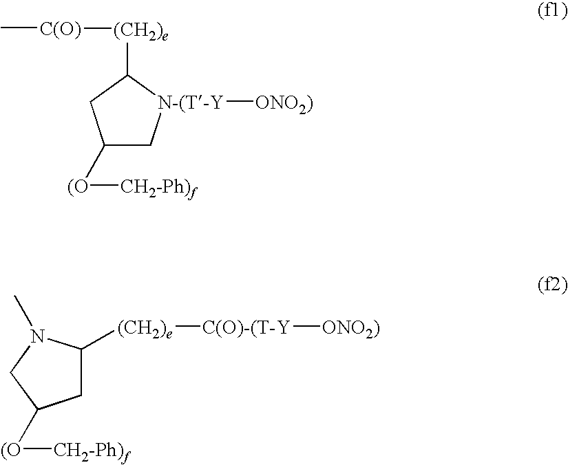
C1([(O][CH2-Ph)f])C[N-(T-Y]([ONO2)])C([(CH2)e][C(O)]C)C1.C1C([(CH2)e][C(O)-(T-Y][ONO2)])N(C)CC1[(O][CH2-Ph)f]
